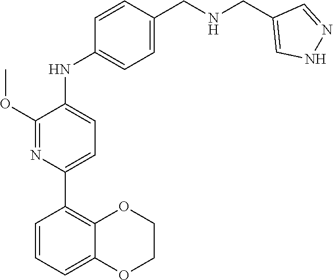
COC1=NC(C2=C3OCCOC3=CC=C2)=CC=C1NC1=CC=C(CNCC2=CNN=C2)C=C1
